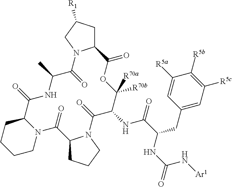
C12CC([R1])CN1C(=O)C(C)NC(=O)C1CCCCN1C(=O)C1CCCN1C(=O)C(NC(=O)C(CC1=CC([R5c])=C([R5b])C([R5a])=C1)NC(N[Ar1])=O)C([R70b])([R70a])OC2=O
